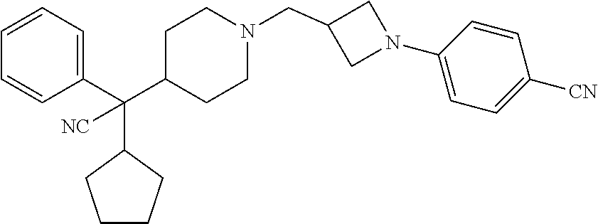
C1=CC=C(C(C2CCN(CC3CN(C4=CC=C([CN])C=C4)C3)CC2)(C2CCCC2)[NC])C=C1
